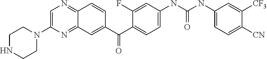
C1=C(N2CCNCC2)N=C2C(=N1)C=CC(C(C1=CC=C(NC(NC3=CC=C([CN])C([CF3])=C3)=O)C=C1F)=O)=C2
